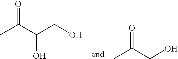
CC(C(CO)O)=O.CC(CO)=O
